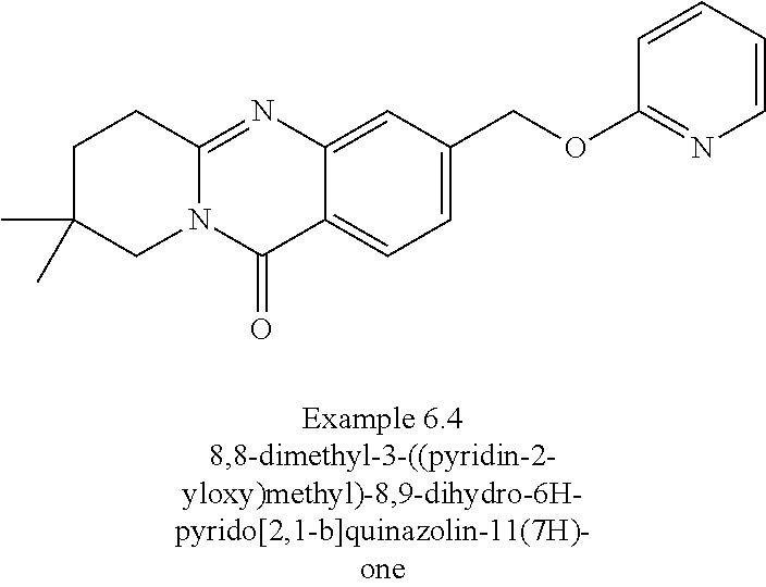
N12C(=NC3=CC(COC4=NC=CC=C4)=CC=C3C1=O)CCC(C)(C)C2
